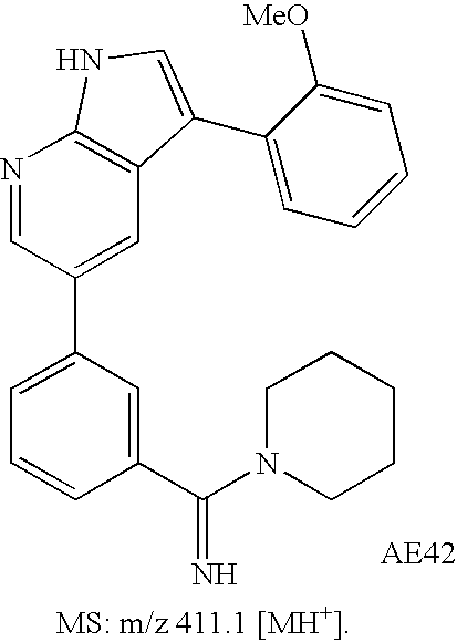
C1=C(C2=CC3=C(N=C2)NC=C3C2=CC=CC=C2[MeO])C=C(C(N2CCCCC2)=N)C=C1
